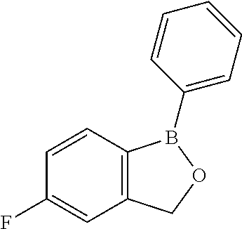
C12=C(C=CC(F)=C1)B(C1=CC=CC=C1)OC2
